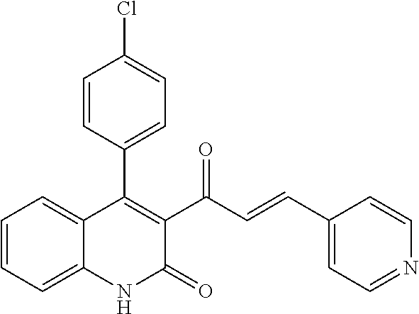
C1=CC(C2=C(C(C=CC3=CC=NC=C3)=O)C(=O)NC3=CC=CC=C23)=CC=C1Cl
